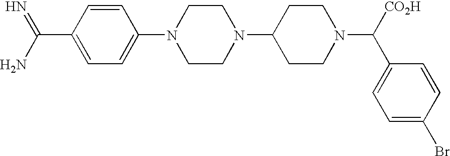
C1=CC(N2CCN(C3CCN(C([CO2H])C4=CC=C(Br)C=C4)CC3)CC2)=CC=C1C(N)=N
